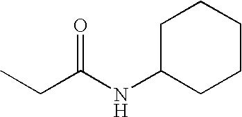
C1C(NC(CC)=O)CCCC1
